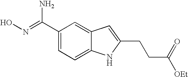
C1(C(=NO)N)=CC=C2C(=C1)C=C(CCC([OEt])=O)N2
